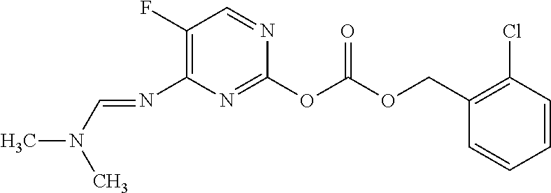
O(C(OC1=NC(N=CN(C)C)=C(F)C=N1)=O)CC1=C(Cl)C=CC=C1
